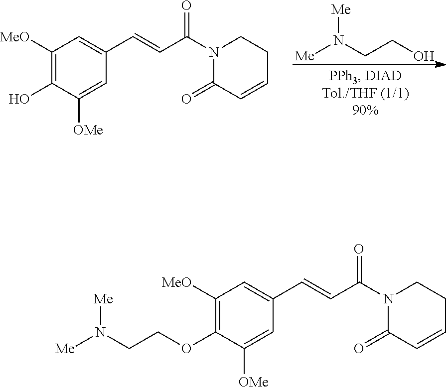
C1([MeO])=C(O)C([OMe])=CC(C=CC(N2C(=O)C=CCC2)=O)=C1.[Me]N(CCO)[Me].C1([MeO])=C(OCCN([Me])[Me])C([OMe])=CC(C=CC(N2C(=O)C=CCC2)=O)=C1
